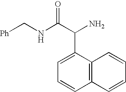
C1=C(C(C(NC[Ph])=O)N)C2=C(C=C1)C=CC=C2
